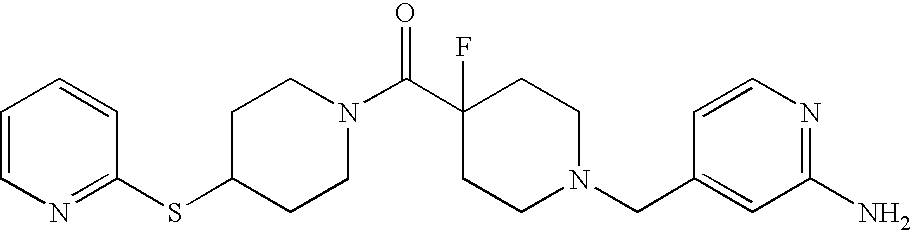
C1(SC2=NC=CC=C2)CCN(C(C2(F)CCN(CC3=CC(N)=NC=C3)CC2)=O)CC1
